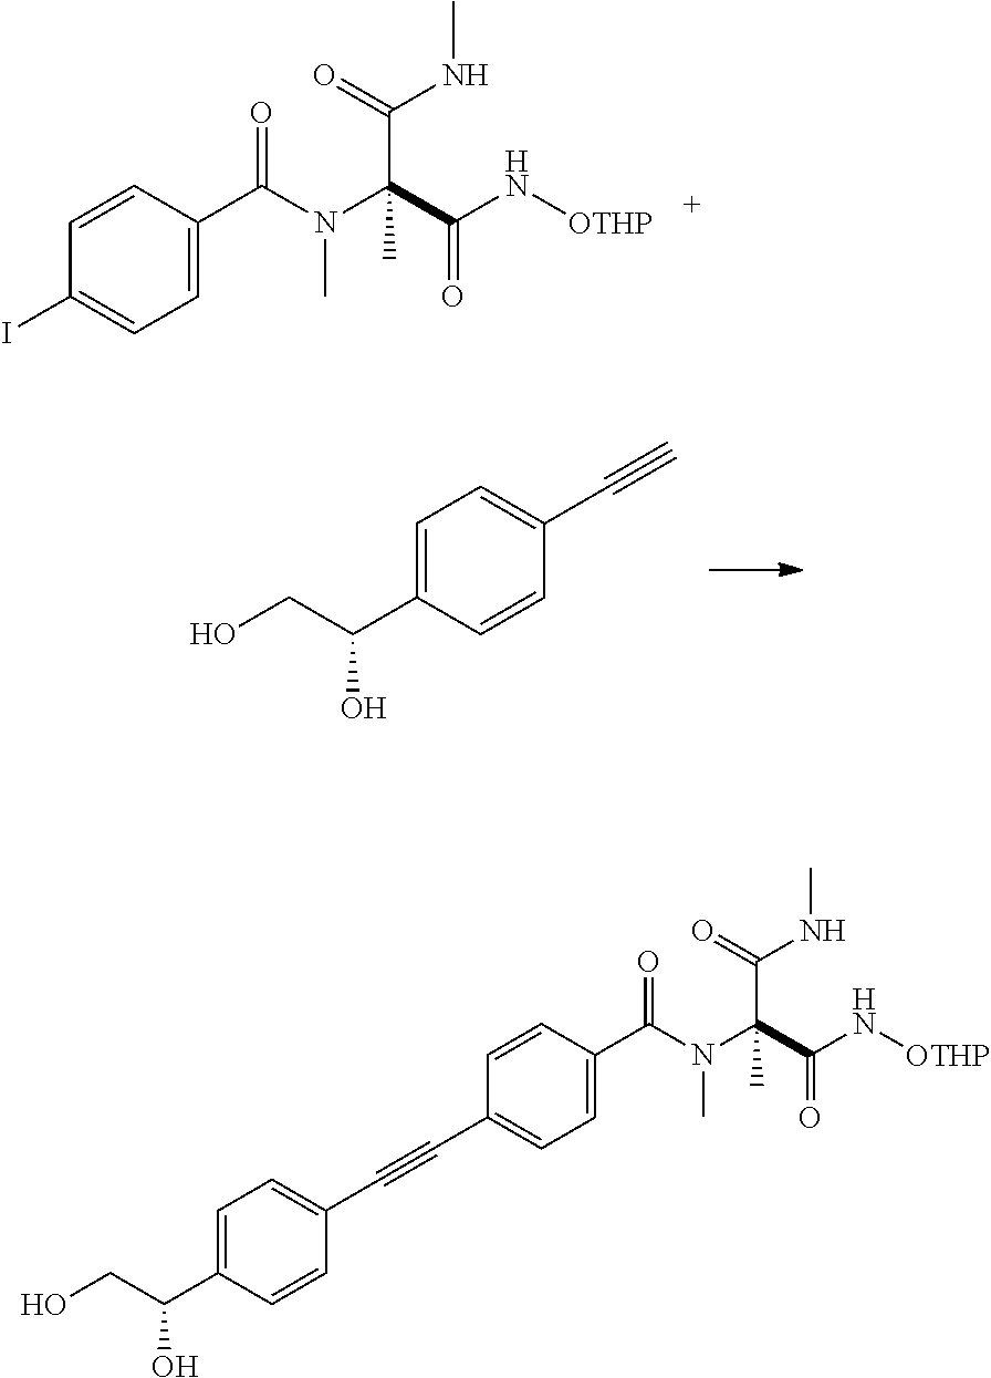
C1(I)=CC=C(C(N(C(C(N[OTHP])=O)(C(NC)=O)C)C)=O)C=C1.C1(C(CO)O)=CC=C(C#C)C=C1.C1(C(CO)O)=CC=C(C#CC2=CC=C(C(N(C(C(=O)N[OTHP])(C(=O)NC)C)C)=O)C=C2)C=C1
